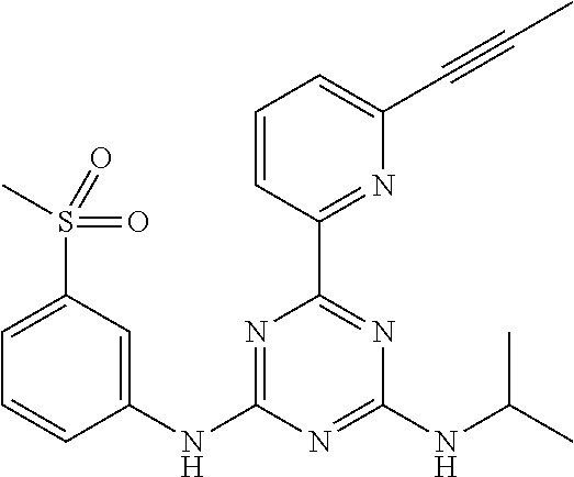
C1(NC2=NC(C3=NC(C#CC)=CC=C3)=NC(NC(C)C)=N2)=CC(S(C)(=O)=O)=CC=C1
